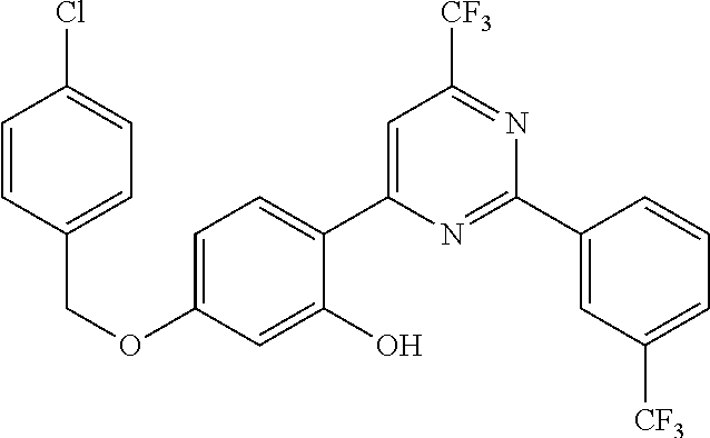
O(C1=CC=C(C2=CC([CF3])=NC(C3=CC([CF3])=CC=C3)=N2)C(O)=C1)CC1=CC=C(Cl)C=C1
